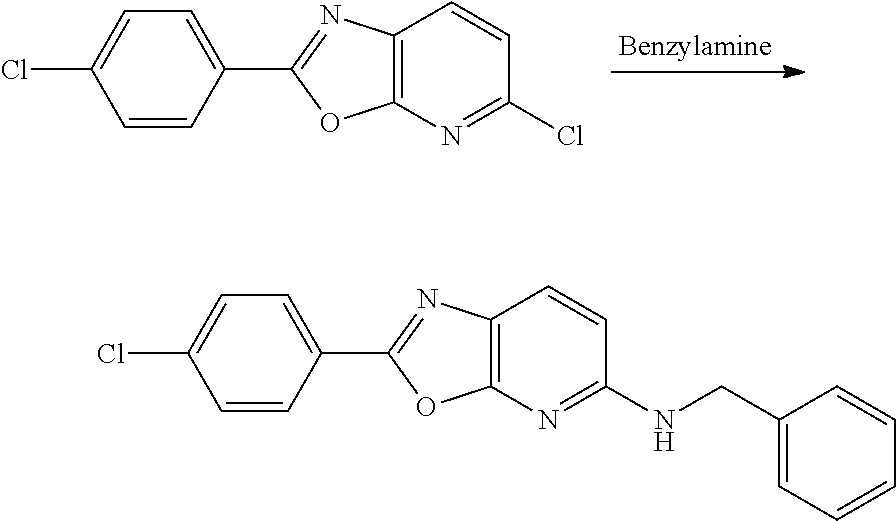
C1=C(Cl)C=CC(C2=NC3=C(N=C(Cl)C=C3)O2)=C1.C1=C(Cl)C=CC(C2=NC3=C(N=C(NCC4=CC=CC=C4)C=C3)O2)=C1
